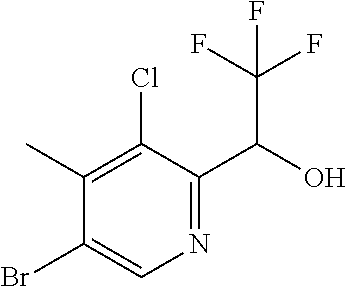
C1(Br)=CN=C(C(O)C(F)(F)F)C(Cl)=C1C
